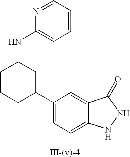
C1(C2CC(NC3=CC=CC=N3)CCC2)=CC=C2C(=C1)C(=O)NN2
